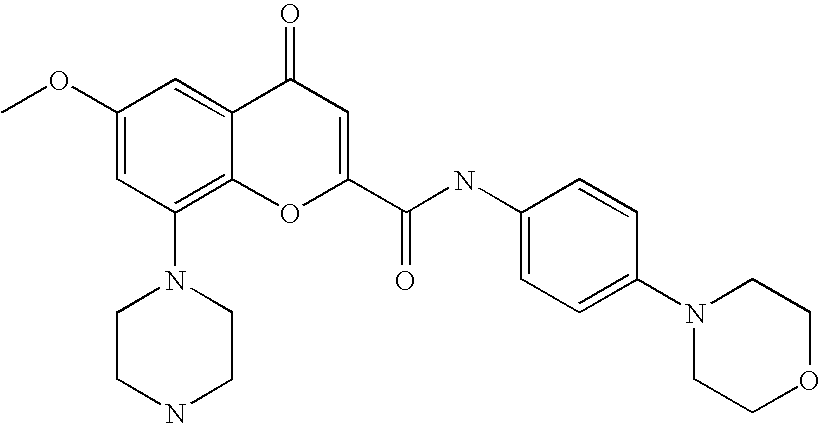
N1(C2=C3C(=CC(OC)=C2)C(=O)C=C(C(NC2=CC=C(N4CCOCC4)C=C2)=O)O3)CCNCC1
